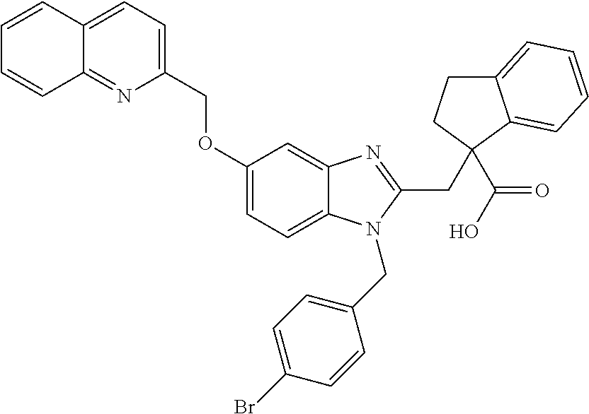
C1=CC2=CC=C(COC3=CC=C4C(=C3)N=C(CC3(C(=O)O)CCC5=CC=CC=C53)N4CC3=CC=C(Br)C=C3)N=C2C=C1
